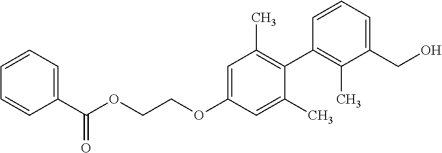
C1=C(OCCOC(C2=CC=CC=C2)=O)C=C(C)C(C2=C(C)C(CO)=CC=C2)=C1C
